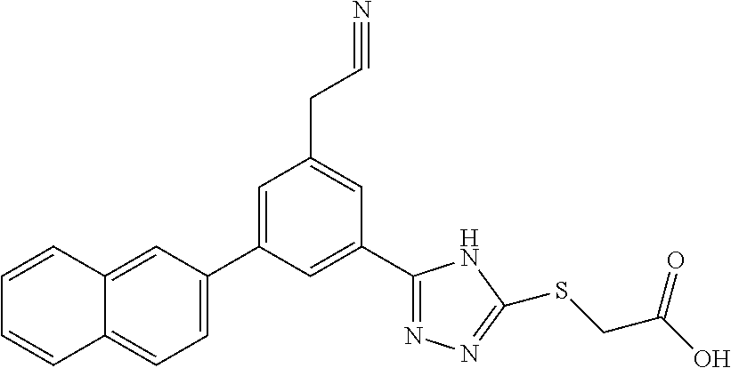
C1(C2=NN=C(SCC(O)=O)N2)=CC(C2=CC=C3C(=C2)C=CC=C3)=CC(CC#N)=C1
